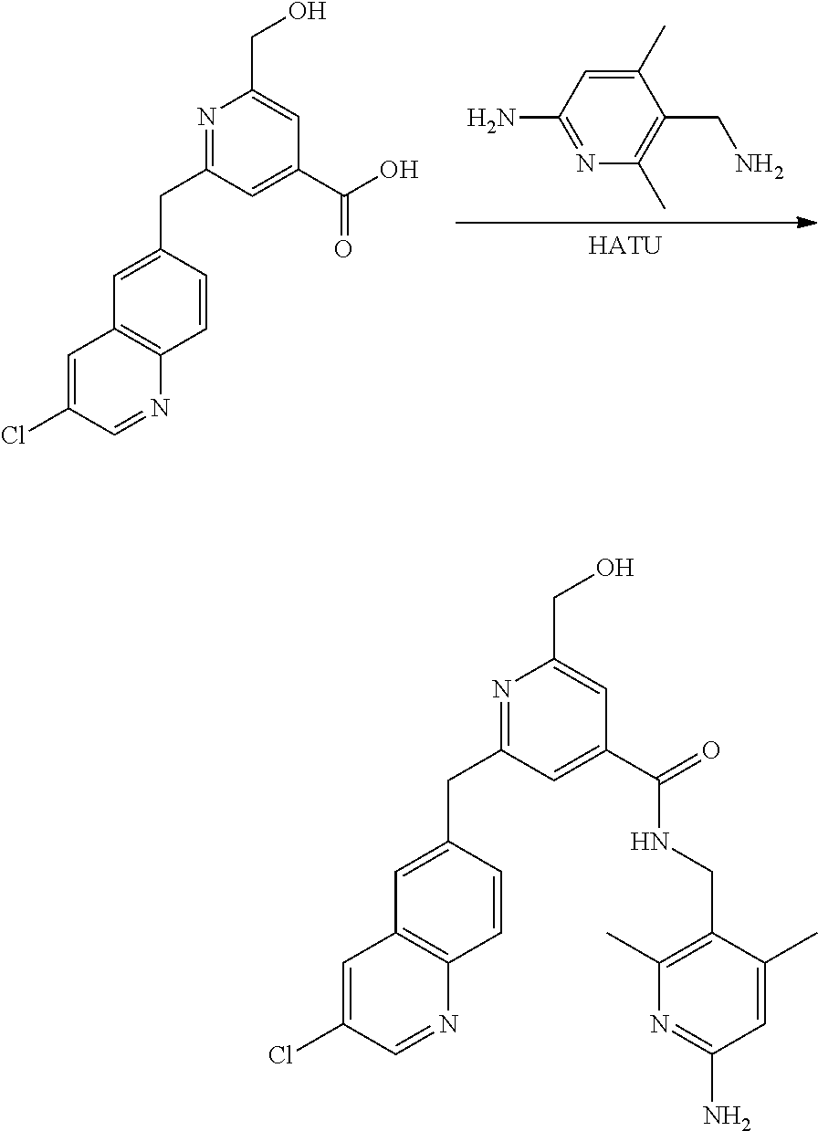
[HATU].C1(C)=CC(N)=NC(C)=C1CN.N1=C(CC2=CC3=C(C=C2)N=CC(Cl)=C3)C=C(C(O)=O)C=C1CO.N1=C(CC2=CC3=C(C=C2)N=CC(Cl)=C3)C=C(C(NCC2=C(C)N=C(N)C=C2C)=O)C=C1CO
